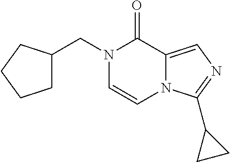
C1C(CN2C=CN3C(=CN=C3C3CC3)C2=O)CCC1
